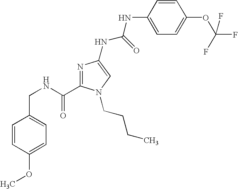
C1(CNC(=O)C2=NC(NC(NC3=CC=C(OC(F)(F)F)C=C3)=O)=CN2CCCC)=CC=C(OC)C=C1
